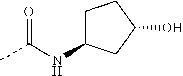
CC(NC1CCC(O)C1)=O
